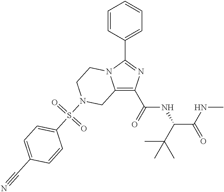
C12=C(C(=O)NC(C(NC)=O)C(C)(C)C)N=C(C3=CC=CC=C3)N1CCN(S(C1=CC=C(C#N)C=C1)(=O)=O)C2
